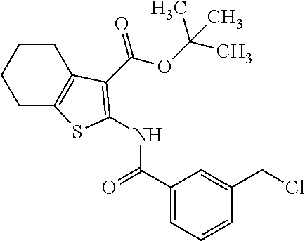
C1CC2=C(CC1)SC(NC(=O)C1=CC=CC(CCl)=C1)=C2C(OC(C)(C)C)=O
